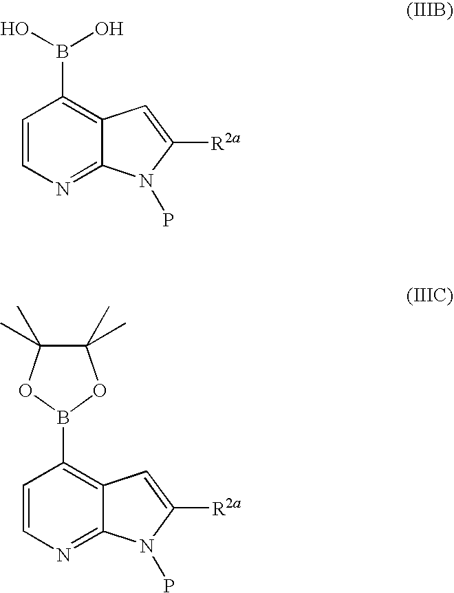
C1=CN=C2C(=C1B(O)O)C=C([R2a])N2P.C1=CN=C2C(=C1B1OC(C)(C)C(C)(C)O1)C=C([R2a])N2P
